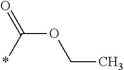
C(OCC)(*)=O
